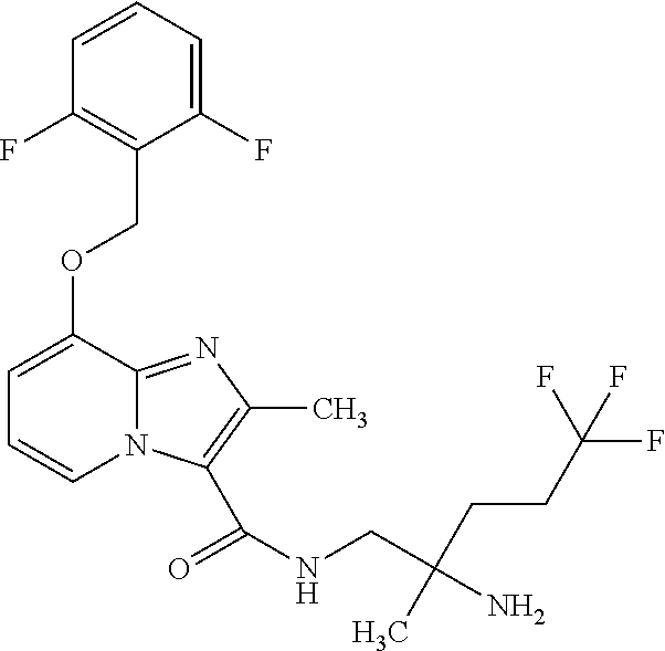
C1=C(OCC2=C(F)C=CC=C2F)C2=NC(C)=C(C(NCC(CCC(F)(F)F)(C)N)=O)N2C=C1
